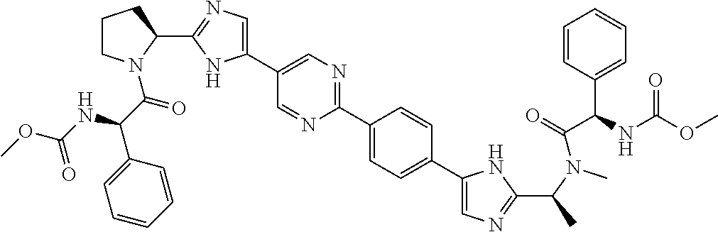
C1(C2=NC=C(C3=CN=C(C4CCCN4C(C(NC(OC)=O)C4=CC=CC=C4)=O)N3)C=N2)=CC=C(C2=CN=C(C(C)N(C(=O)C(C3=CC=CC=C3)NC(OC)=O)C)N2)C=C1
